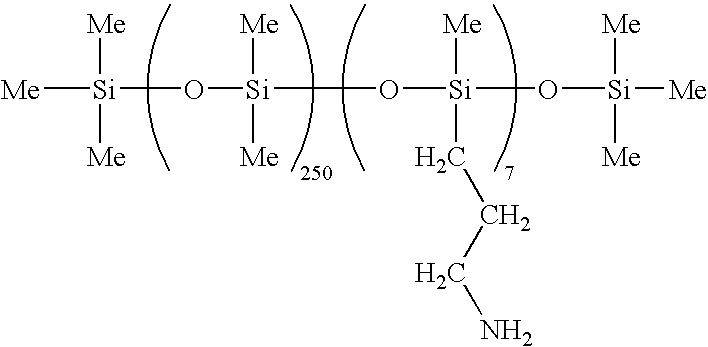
[Me][Si]([Me])([Me])O[Si]([Me])([Me])O[Si]([Me])(CCCN)O[Si]([Me])([Me])[Me]
